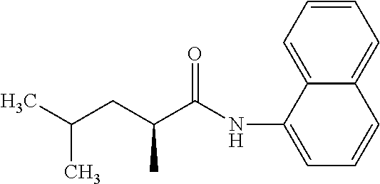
C1=CC=C2C(=C1)C=CC=C2NC(C(CC(C)C)C)=O
